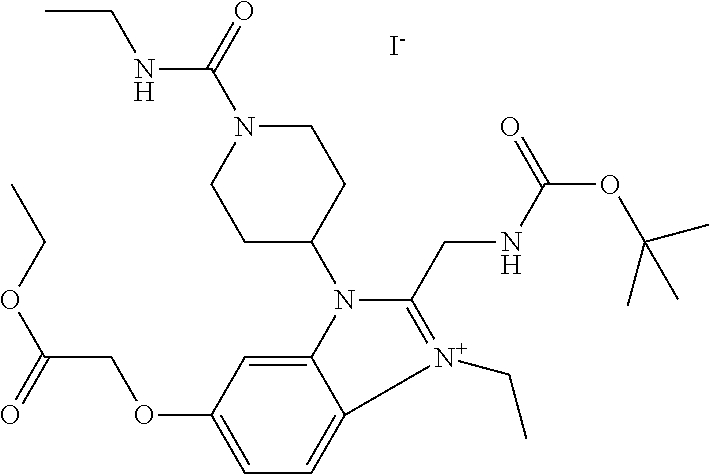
CCOC(=O)COC1=CC=C2C(=C1)N(C1CCN(C(=O)NCC)CC1)C(CNC(OC(C)(C)C)=O)=[N+]2CC.[I-]
